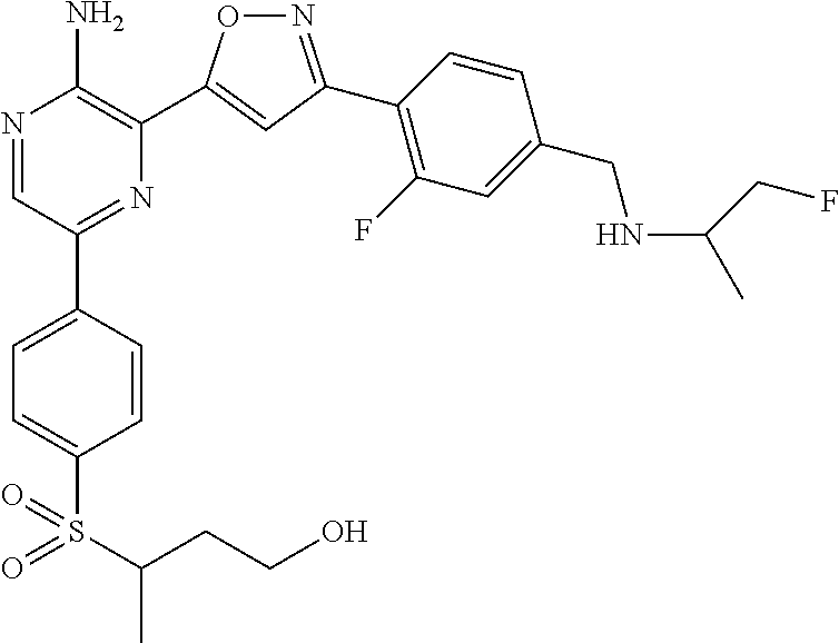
N1=C(C2=C(F)C=C(CNC(CF)C)C=C2)C=C(C2=C(N)N=CC(C3=CC=C(S(=O)(=O)C(CCO)C)C=C3)=N2)O1
